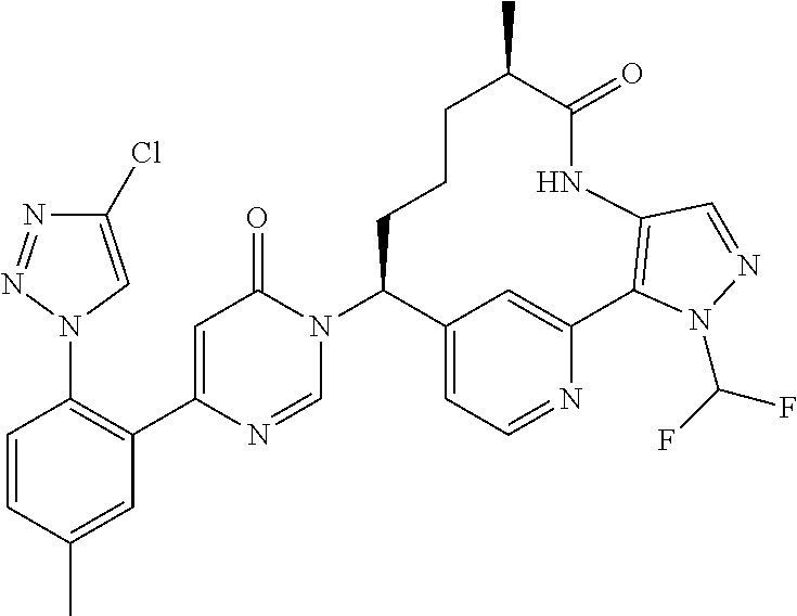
C1=CC(C)=CC(C2=CC(=O)N(C3C4=CC=NC(=C4)C4=C(NC(=O)C(C)CCC3)C=NN4C(F)F)C=N2)=C1N1C=C(Cl)N=N1
